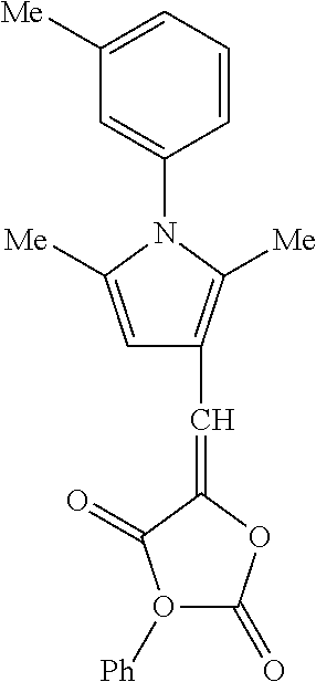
C1([Me])=CC=CC(N2C([Me])=CC(C=C3OC(=O)O([Ph])C3=O)=C2[Me])=C1
